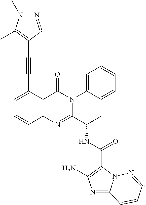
C1=C(C#CC2=C(C)N(C)N=C2)C2=C(C=C1)N=C(C(C)NC(C1=C(N)N=C3N1N=CC=C3)=O)N(C1=CC=CC=C1)C2=O
